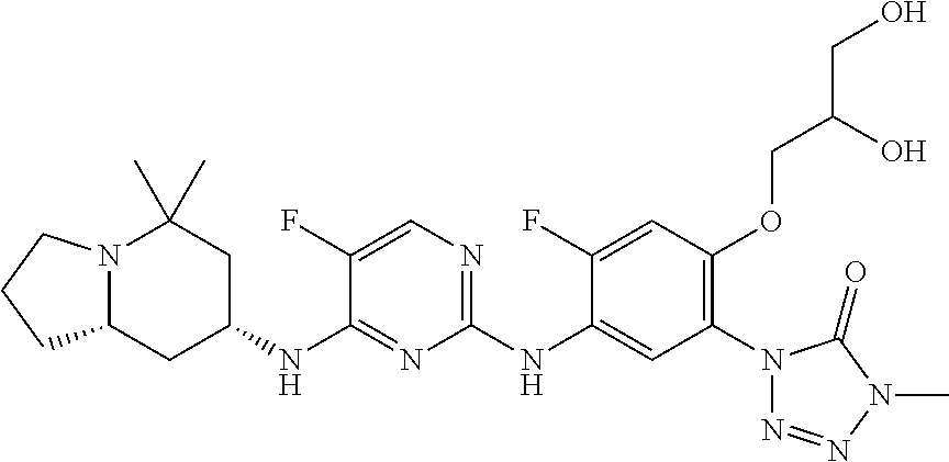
N12C(CC(NC3=NC(NC4=CC(N5N=NN(C)C5=O)=C(OCC(CO)O)C=C4F)=NC=C3F)CC1(C)C)CCC2
